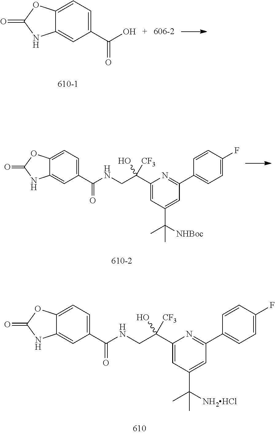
C1(C(O)=O)=CC=C2C(=C1)NC(=O)O2.C1(C(=O)NCC(C2=CC(C(C)([NHBoc])C)=CC(C3=CC=C(F)C=C3)=N2)(O)[CF3])=CC=C2C(=C1)NC(=O)O2.C1(C(=O)NCC(C2=CC(C(C)([NH2HCl])C)=CC(C3=CC=C(F)C=C3)=N2)(O)[CF3])=CC=C2C(=C1)NC(=O)O2
